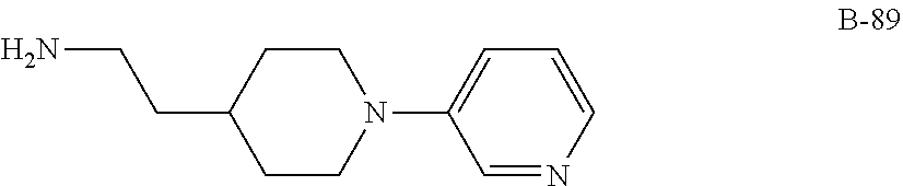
C1=NC=CC=C1N1CCC(CCN)CC1
